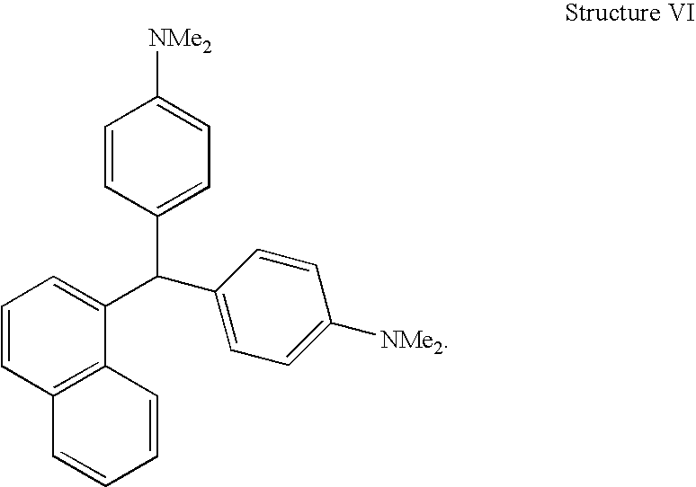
C1=CC(C(C2=CC=C([NMe2])C=C2)C2=CC=CC3=C2C=CC=C3)=CC=C1[NMe2]
